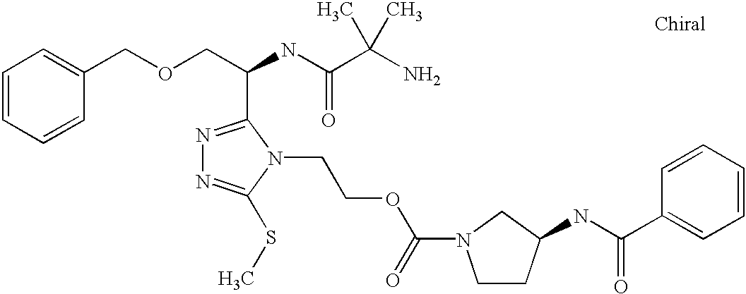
C1=CC=CC(COCC(NC(C(N)(C)C)=O)C2=NN=C(SC)N2CCOC(=O)N2CCC(NC(C3=CC=CC=C3)=O)C2)=C1
